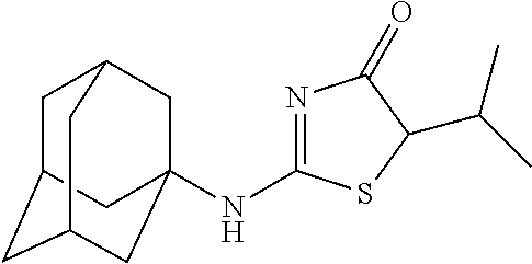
C1C2CC3CC(NC4=NC(=O)C(C(C)C)S4)(CC1C3)C2
